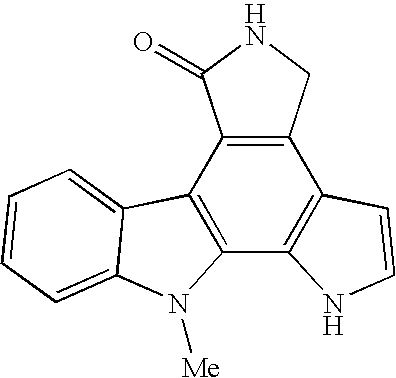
C12=C(C3=C(C4=C1C=CN4)N([Me])C1=CC=CC=C31)C(=O)NC2
